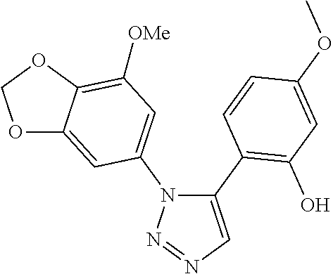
C1(C2=C(O)C=C(OC)C=C2)=CN=NN1C1=CC([OMe])=C2C(=C1)OCO2
